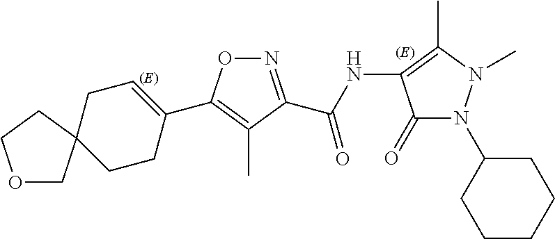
O=C(C1=NOC(C2=CCC3(CC2)COCC3)=C1C)NC1=C(C)N(C)N(C2CCCCC2)C1=O
